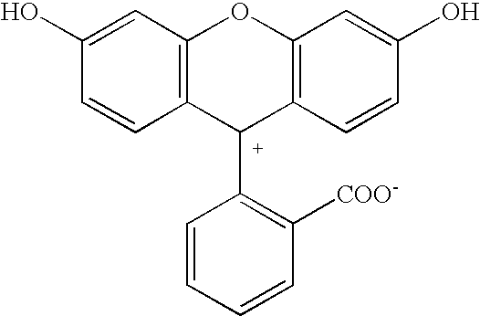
C1(O)=CC2=C(C=C1)C(C1=C([COO-])C=CC=C1)C1=C(O2)C=C(O)C=C1
